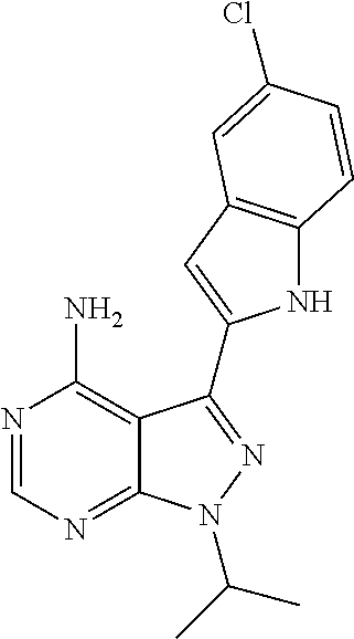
N1=CN=C2C(=C1N)C(C1=CC3=C(N1)C=CC(Cl)=C3)=NN2C(C)C
